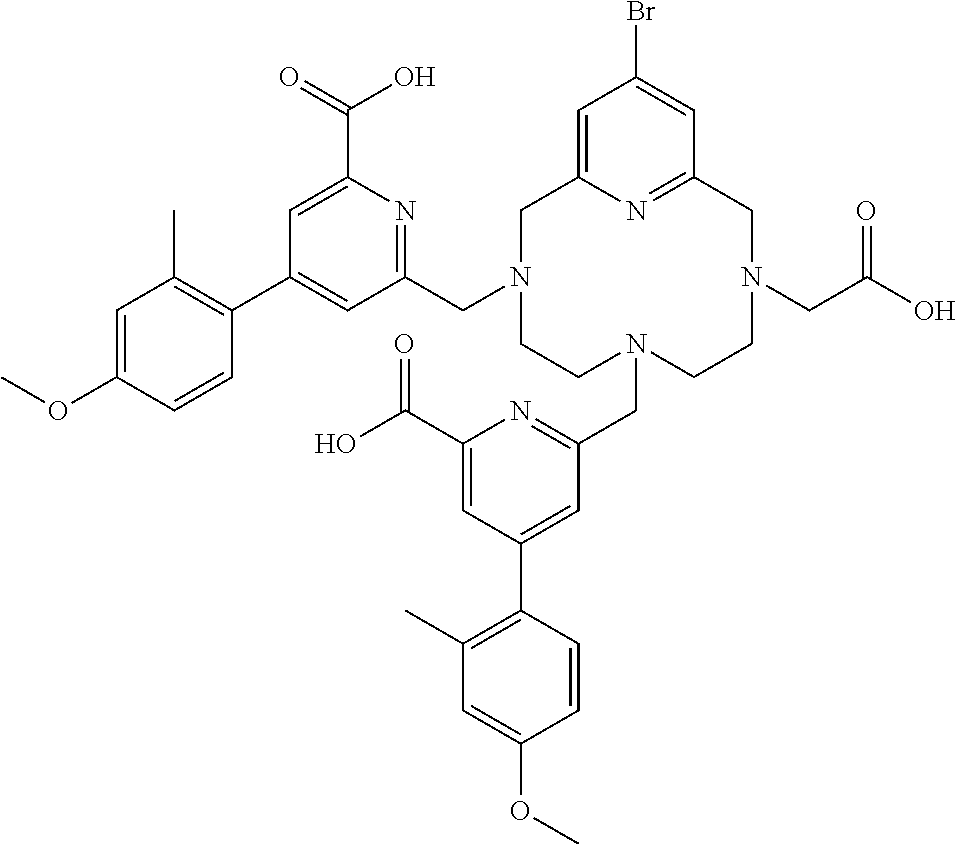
C1=C(OC)C=CC(C2=CC(CN3CCN(CC4=NC(C(O)=O)=CC(C5=C(C)C=C(OC)C=C5)=C4)CCN(CC(O)=O)CC4=NC(=CC(Br)=C4)C3)=NC(C(=O)O)=C2)=C1C
